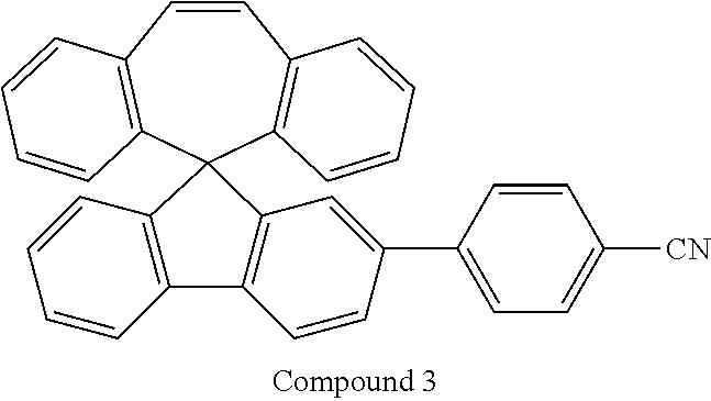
C1=CC2=C(C=CC=C2)C2(C3=C1C=CC=C3)C1=C(C3=C2C=CC=C3)C=CC(C2=CC=C([CN])C=C2)=C1
